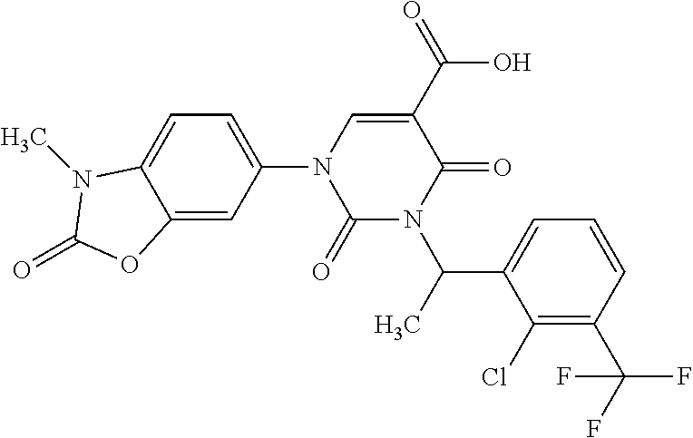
C1=C(N2C(=O)N(C(C3=CC=CC(C(F)(F)F)=C3Cl)C)C(=O)C(C(=O)O)=C2)C=C2C(=C1)N(C)C(=O)O2
